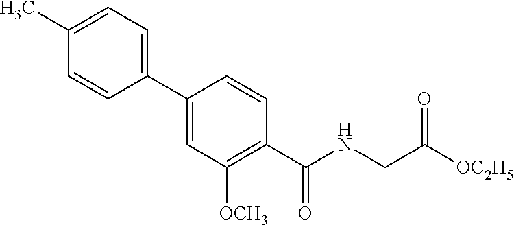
C1=C(C2=CC=C(C)C=C2)C=CC(C(NCC([OC2H5])=O)=O)=C1[OCH3]
